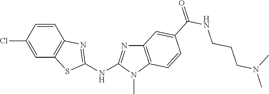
ClC1=CC2=C(C=C1)N=C(NC1=NC3=C(N1C)C=CC(C(NCCCN(C)C)=O)=C3)S2
